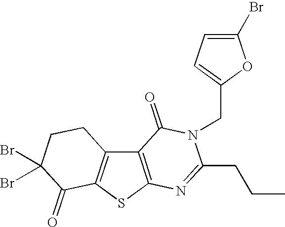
C12=C(SC3=C1CCC(Br)(Br)C3=O)N=C(CCC)N(CC1=CC=C(Br)O1)C2=O
